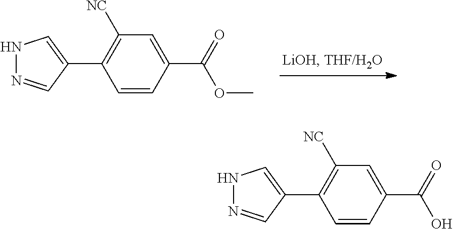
C1=CC(C(=O)OC)=CC([NC])=C1C1=CNN=C1.C1=CC(C(=O)O)=CC([NC])=C1C1=CNN=C1
